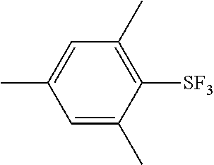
C1=C(C)C=C(C)C([SF3])=C1C
